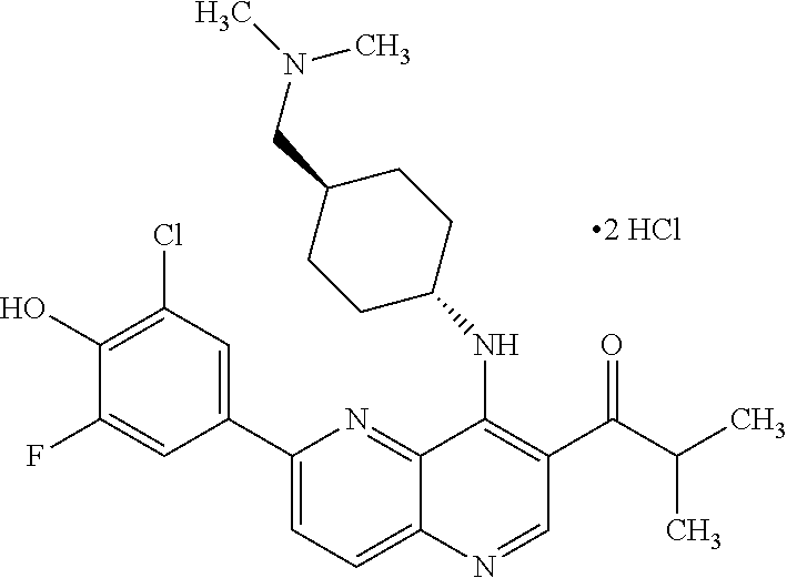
C1(C2=CC(Cl)=C(O)C(F)=C2)=CC=C2C(=N1)C(NC1CCC(CN(C)C)CC1)=C(C(=O)C(C)C)C=N2
